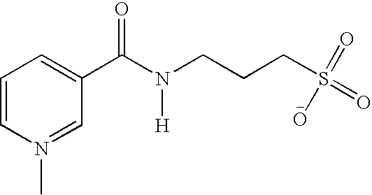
C1=CN(C)=CC(C(N(CCCS(=O)(=O)O)[H])=O)=C1
